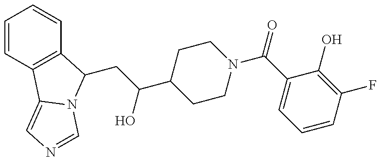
C1=CC2=C(C=C1)C(CC(C1CCN(C(C3=CC=CC(F)=C3O)=O)CC1)O)N1C2=CN=C1
